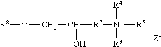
[R8]OCC([R7][N+]([R4])([R3])[R5])O
